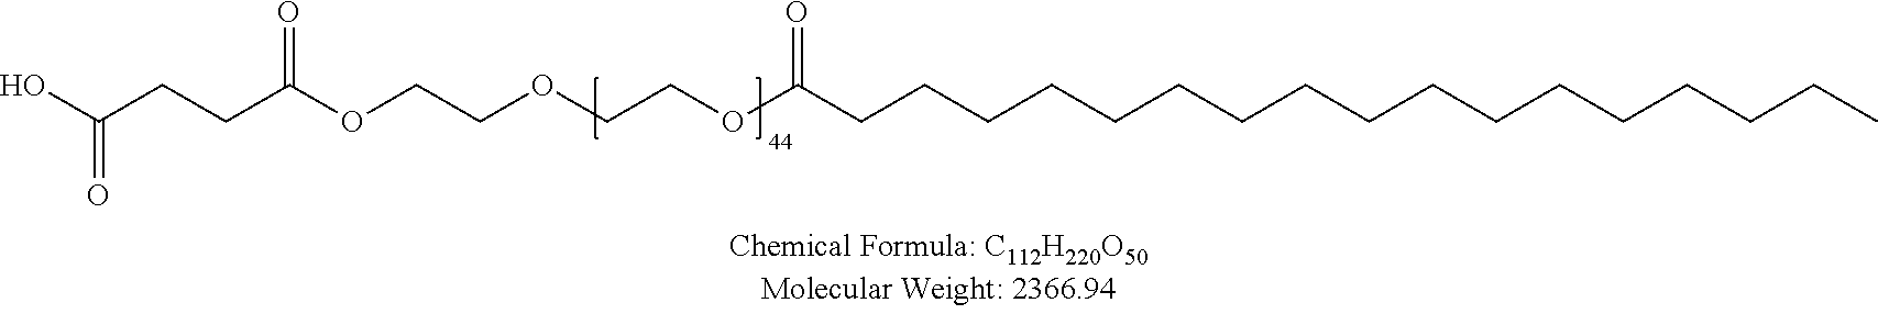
CCCCCCCCCCCCCCCCCC(OCCOCCOC(CCC(O)=O)=O)=O
